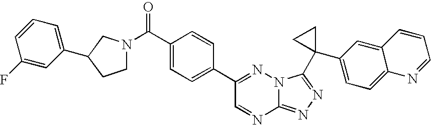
C12=NN=C(C3(C4=CC=C5C(=C4)C=CC=N5)CC3)N1N=C(C1=CC=C(C(=O)N3CCC(C4=CC=CC(F)=C4)C3)C=C1)C=N2
